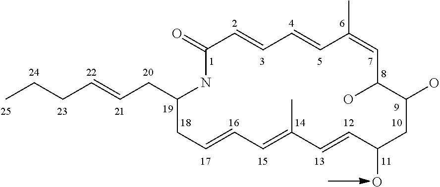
C1(=O)NC(CC=CCCC)CC=CC=C(C)C=CC(O)CC(O)C(O)C=C(C)C=CC=C1
